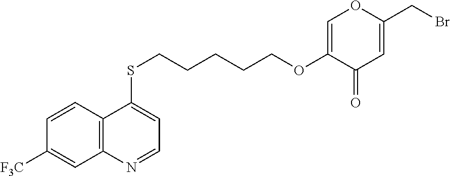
C12=C(C=CC([F3C])=C1)C(SCCCCCOC1=COC(CBr)=CC1=O)=CC=N2
